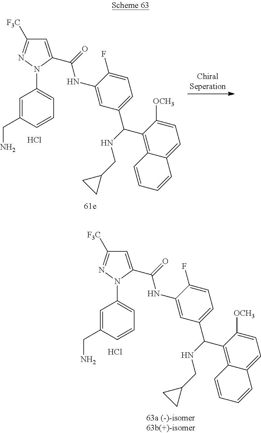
C1=C(C(=O)NC2=CC(C(NCC3CC3)C3=C4C(=CC=C3[OCH3])C=CC=C4)=CC=C2F)N(C2=CC=CC(CN)=C2)N=C1[F3C].Cl.C1=C(C(=O)NC2=CC(C(NCC3CC3)C3=C4C(=CC=C3[OCH3])C=CC=C4)=CC=C2F)N(C2=CC=CC(CN)=C2)N=C1[F3C].Cl
